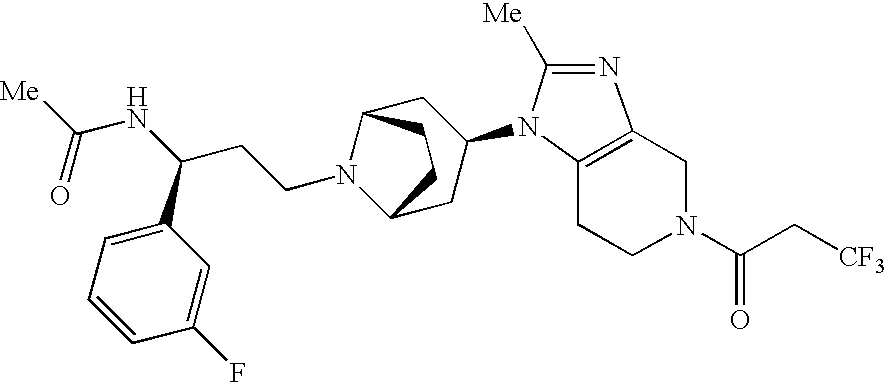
C1CN(C(=O)C[CF3])CC2=C1N(C1CC3N(CCC(NC([Me])=O)C4=CC=CC(F)=C4)C(C1)CC3)C([Me])=N2
